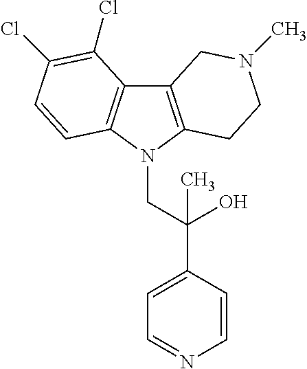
C12=C(N(CC(C3=CC=NC=C3)(O)C)C3=C1C(Cl)=C(Cl)C=C3)CCN(C)C2
